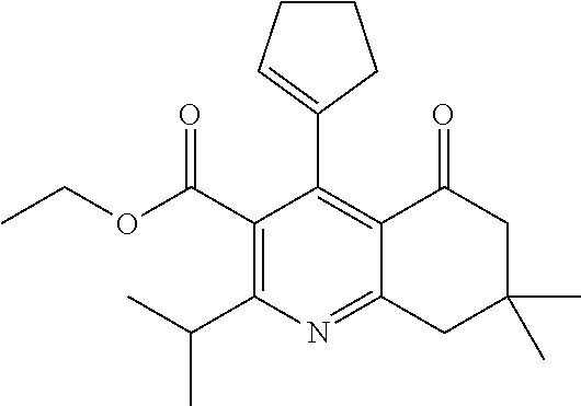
C1(C(=O)OCC)=C(C(C)C)N=C2C(=C1C1=CCCC1)C(=O)CC(C)(C)C2
